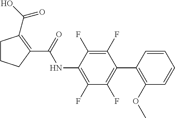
C1CCC(C(NC2=C(F)C(F)=C(C3=C(OC)C=CC=C3)C(F)=C2F)=O)=C1C(=O)O
